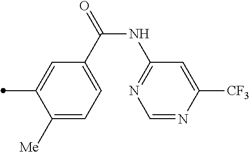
C1([Me])=CC=C(C(=O)NC2=NC=NC([CF3])=C2)C=C1C
